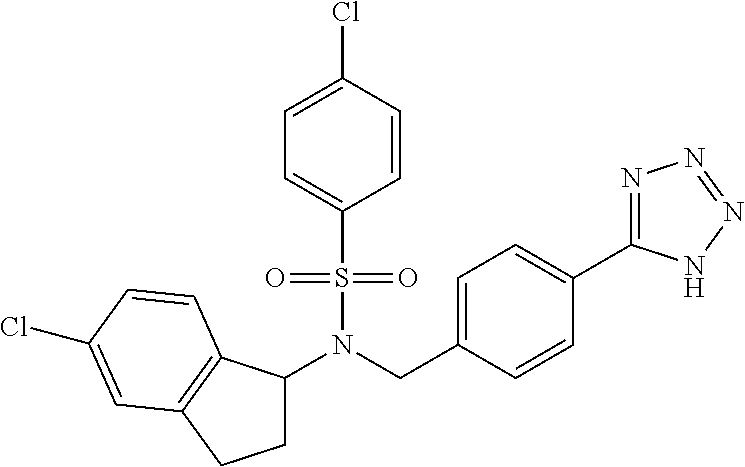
N(S(=O)(=O)C1=CC=C(Cl)C=C1)(CC1=CC=C(C2=NN=NN2)C=C1)C1CCC2=C1C=CC(Cl)=C2
